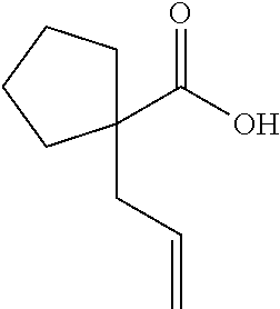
C(C=C)C1(C(O)=O)CCCC1
